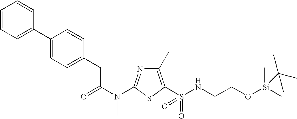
C1(C)=C(S(NCCO[Si](C)(C)C(C)(C)C)(=O)=O)SC(N(C(CC2=CC=C(C3=CC=CC=C3)C=C2)=O)C)=N1
